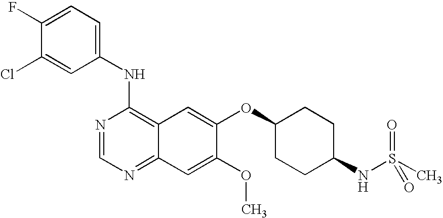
N1=CN=C2C(=C1NC1=CC=C(F)C(Cl)=C1)C=C(OC1CCC(NS(C)(=O)=O)CC1)C(OC)=C2
